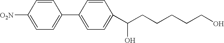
C1=CC([O2N])=CC=C1C1=CC=C(C(CCCCCO)O)C=C1
